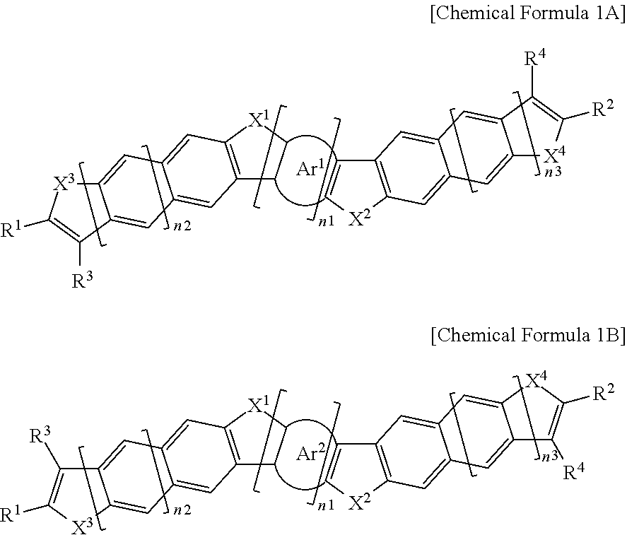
C12=C([X1]CC1)C=C1C(=C2)C=C2C(=C1)[X3]C([R1])=C2[R3].C12=C([X2]C=C1)C=C1C(=C2)C=C2C(=C1)[X4]C([R2])=C2[R4].C12=C([X1]CC1)C=C1C(=C2)C=C2C(=C1)C([R3])=C([R1])[X3]2.C12=C([X2]C=C1)C=C1C(=C2)C=C2C(=C1)C([R4])=C([R2])[X4]2
